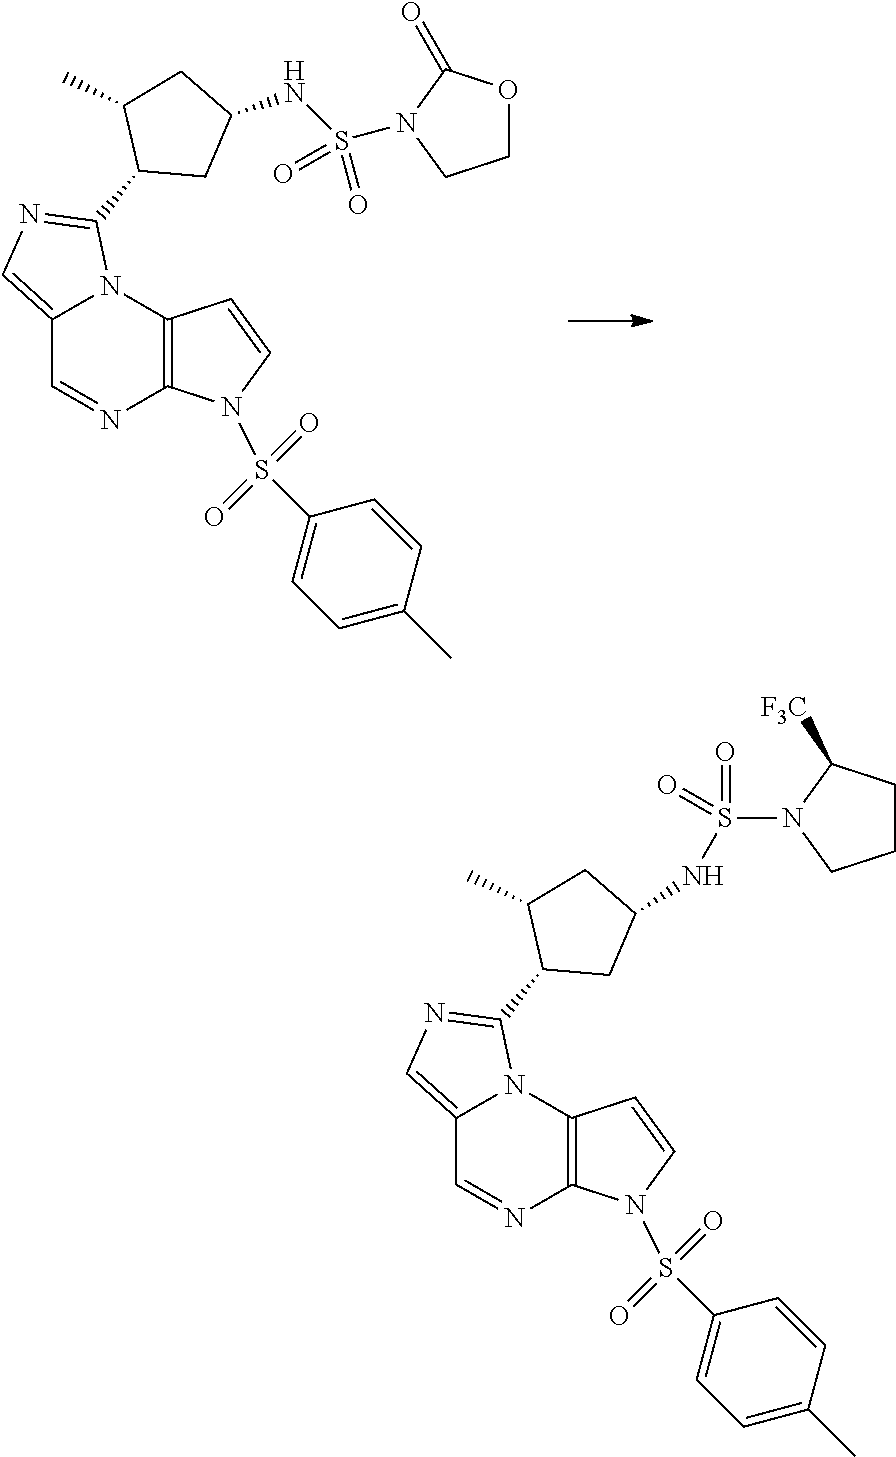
CC1C(C2=NC=C3C=NC4=C(N32)C=CN4S(C2=CC=C(C)C=C2)(=O)=O)CC(NS(N2C(=O)OCC2)(=O)=O)C1.S(=O)(=O)(N1C([F3C])CCC1)NC1CC(C2=NC=C3C=NC4=C(N32)C=CN4S(C2=CC=C(C)C=C2)(=O)=O)C(C)C1
